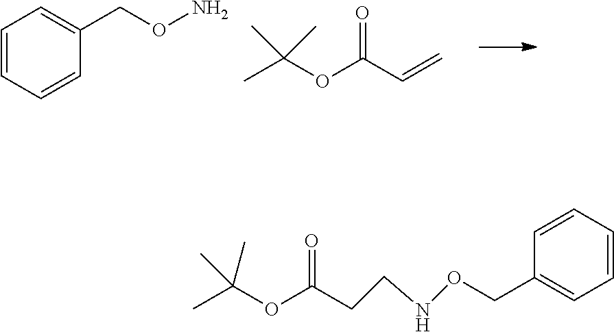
C1=CC=CC(CON)=C1.CC(OC(C=C)=O)(C)C.C(OC(CCNOCC1=CC=CC=C1)=O)(C)(C)C
